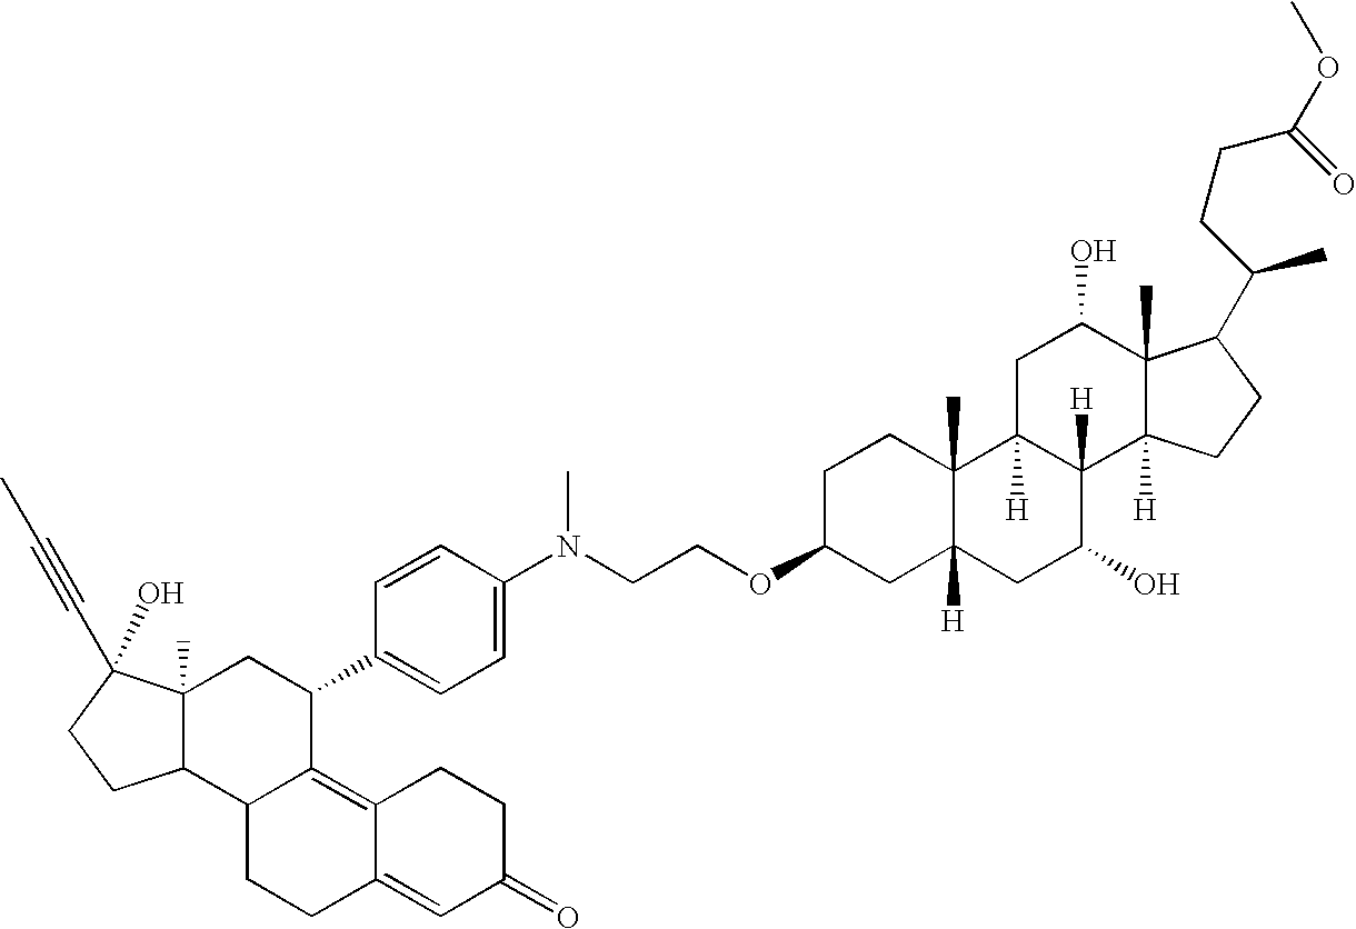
C12CCC3=CC(=O)CCC3=C1C(C1=CC=C(N(CCOC3CC4([H])C(C)(CC3)C3([H])C([H])(C(O)C4)C4([H])C(C)(C(O)C3)C(C(C)CCC(=O)OC)CC4)C)C=C1)CC1(C)C2CCC1(O)C#CC
